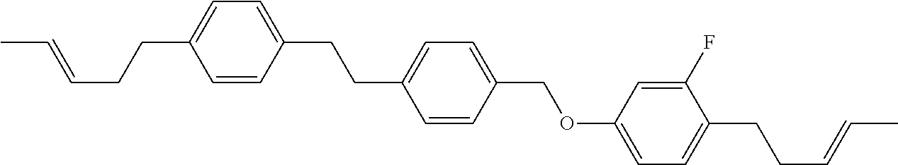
C(=CCCC1=CC=C(CCC2=CC=C(COC3=CC=C(CCC=CC)C(F)=C3)C=C2)C=C1)C
